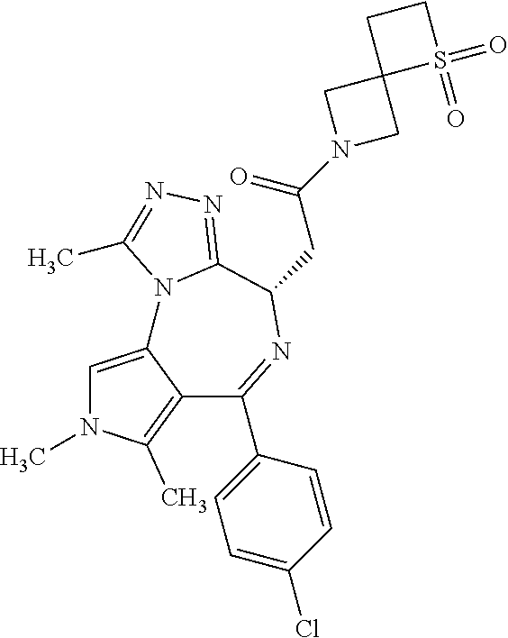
C1=C2C(=C(C)N1C)C(C1=CC=C(Cl)C=C1)=NC(CC(N1CC3(C1)S(=O)(=O)CC3)=O)C1=NN=C(C)N21
